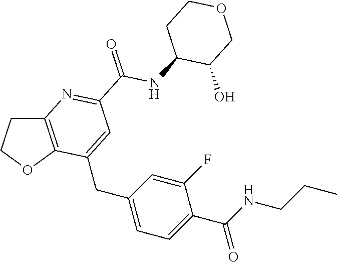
C(C1=CC=C(CC2=CC(C(NC3C(O)COCC3)=O)=NC3=C2OCC3)C=C1F)(NCCC)=O
